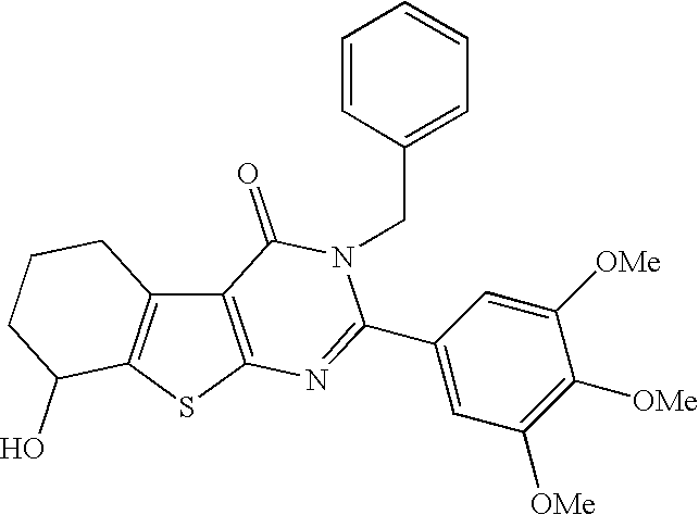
C12=C(SC3=C1CCCC3O)N=C(C1=CC([OMe])=C([OMe])C([OMe])=C1)N(CC1=CC=CC=C1)C2=O
